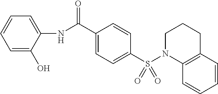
N(C(C1=CC=C(S(N2C3=C(CCC2)C=CC=C3)(=O)=O)C=C1)=O)C1=CC=CC=C1O
